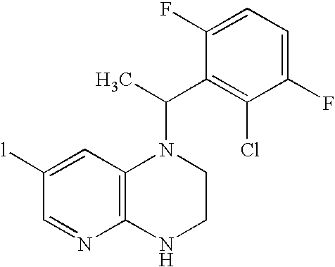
C12=C(C=C([l])C=N1)N(C(C)C1=C(Cl)C(F)=CC=C1F)CCN2
